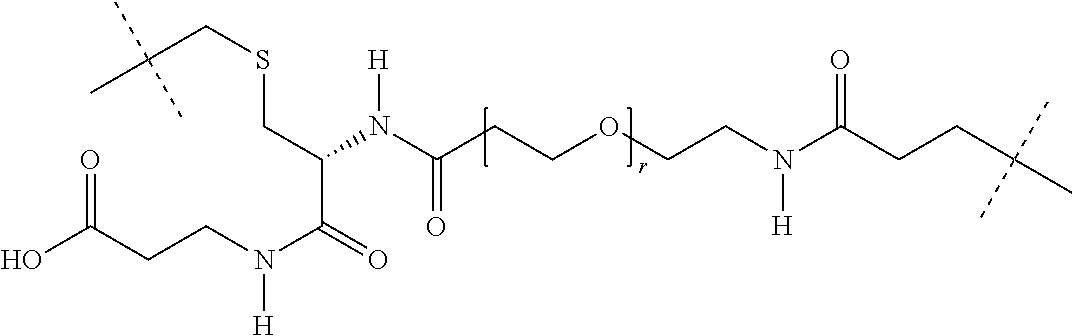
C(CSCC(C(=O)N(CCC(O)=O)[H])N([H])C(=O)CCOCCN(C(CCC(C)(C)C)=O)[H])(C)(C)C
